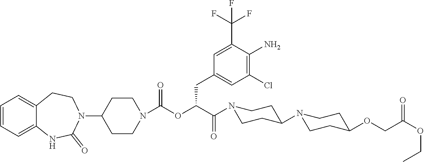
C1=CC=C2C(=C1)CCN(C1CCN(C(OC(C(N3CCC(N4CCC(OCC(OCC)=O)CC4)CC3)=O)CC3=CC(Cl)=C(N)C(C(F)(F)F)=C3)=O)CC1)C(=O)N2
